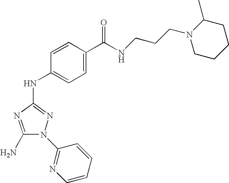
C1(N)=NC(NC2=CC=C(C(=O)NCCCN3CCCCC3C)C=C2)=NN1C1=NC=CC=C1
